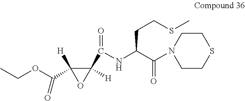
C1(C(NC(C(=O)N2CCSCC2)CCSC)=O)([H])C(C(OCC)=O)([H])O1
